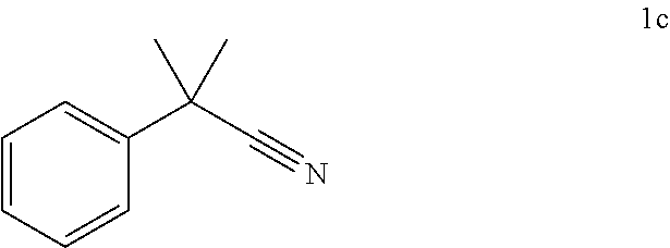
C1=CC=CC(C(C#N)(C)C)=C1
